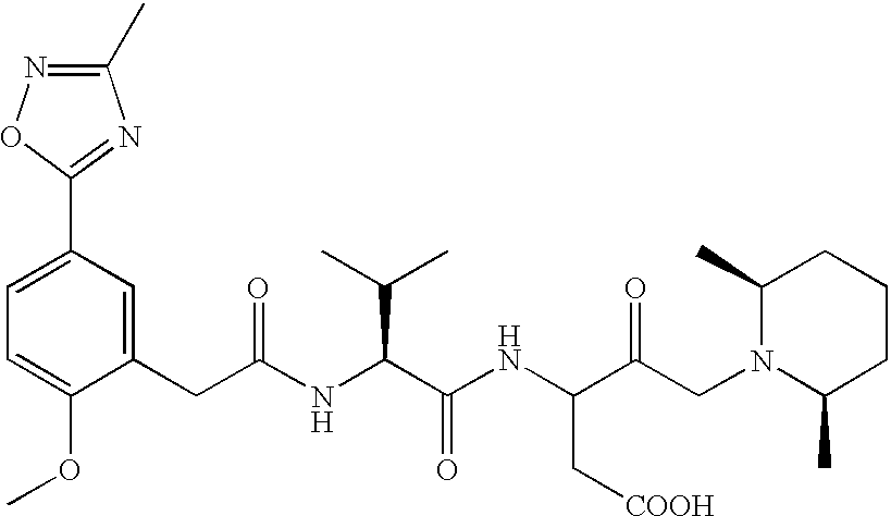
C1=C(OC)C(CC(NC(C(NC(C(CN2C(C)CCCC2C)=O)C[COOH])=O)C(C)C)=O)=CC(C2=NC(C)=NO2)=C1
